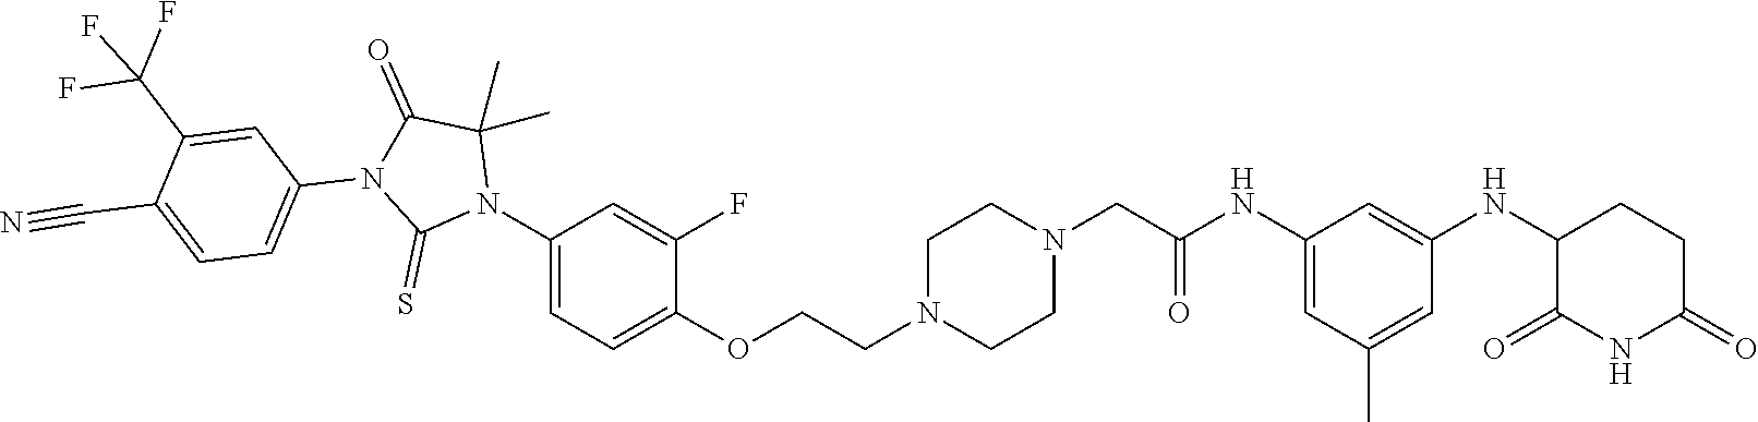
C1=C(NC(CN2CCN(CCOC3=CC=C(N4C(C)(C)C(=O)N(C5=CC=C(C#N)C(C(F)(F)F)=C5)C4=S)C=C3F)CC2)=O)C=C(NC2C(=O)NC(=O)CC2)C=C1C
